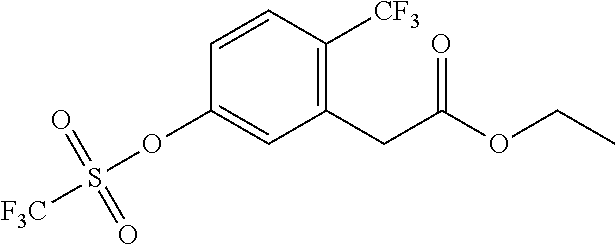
O(C1=CC(CC(OCC)=O)=C([CF3])C=C1)S([F3C])(=O)=O
